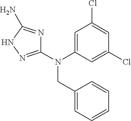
C1=C(N(C2=NNC(N)=N2)CC2=CC=CC=C2)C=C(Cl)C=C1Cl
